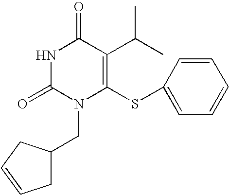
N1C(=O)N(CC2CC=CC2)C(SC2=CC=CC=C2)=C(C(C)C)C1=O
